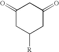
C1(=O)CC([R])CC(=O)C1
